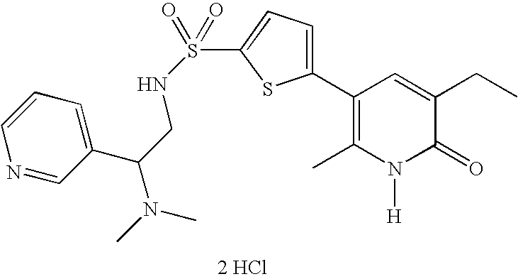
C1(C2=CC=C(S(=O)(=O)NCC(C3=CC=CN=C3)N(C)C)S2)=C(C)N([H])C(=O)C(CC)=C1.[2 HCl]
